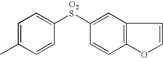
C1([O2S]C2=CC3=C(C=C2)OC=C3)=CC=C(C)C=C1
